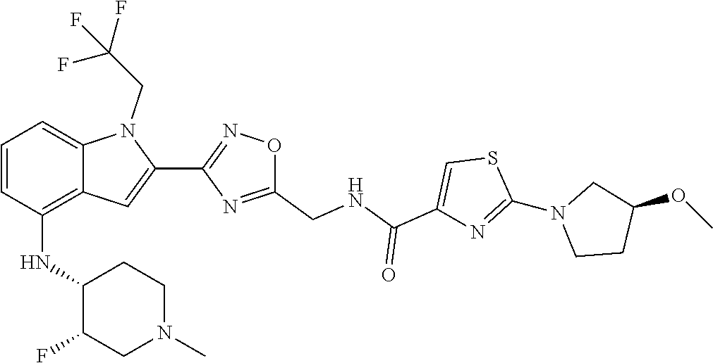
S1C(N2CCC(OC)C2)=NC(C(=O)NCC2=NC(C3=CC4=C(NC5C(F)CN(C)CC5)C=CC=C4N3CC(F)(F)F)=NO2)=C1
